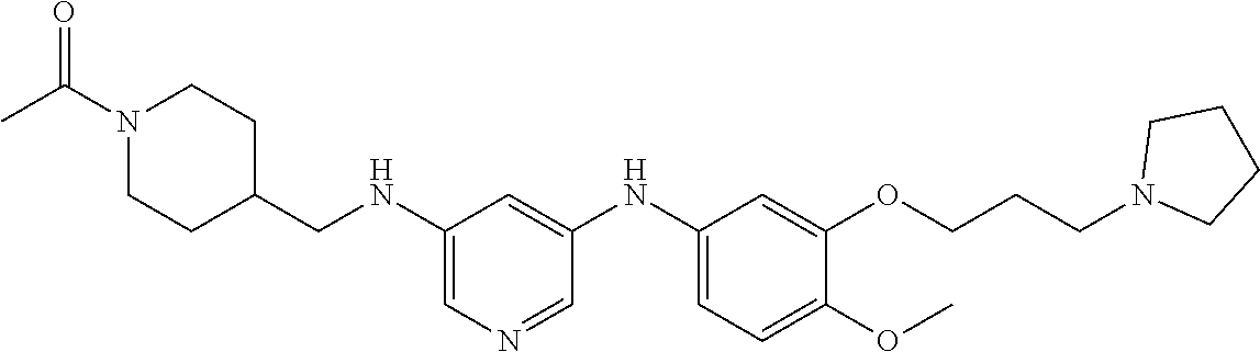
C1(NCC2CCN(C(C)=O)CC2)=CN=CC(NC2=CC=C(OC)C(OCCCN3CCCC3)=C2)=C1
